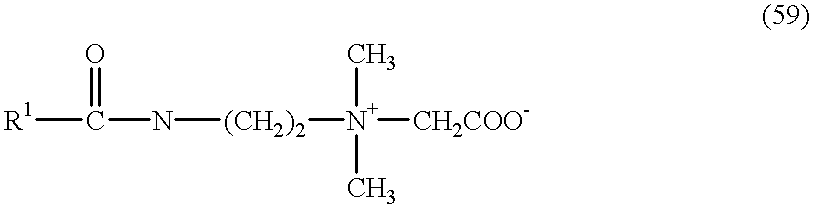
[R1]C(=O)N[(CH2)2][N+](C)(C)[CH2COO-]
